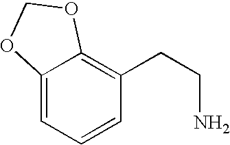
C12=CC=CC(CCN)=C1OCO2
